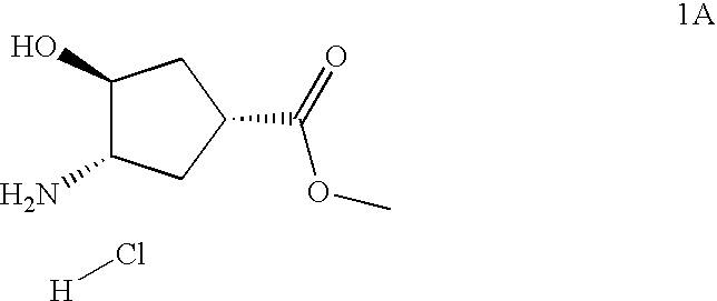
C1(O)C(N)CC(C(=O)OC)C1.[H]Cl
